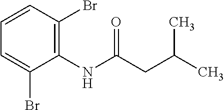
C1=CC(Br)=C(NC(CC(C)C)=O)C(Br)=C1
